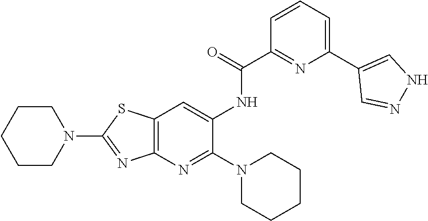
C12=C(N=C(N3CCCCC3)C(NC(C3=NC(C4=CNN=C4)=CC=C3)=O)=C1)N=C(N1CCCCC1)S2
